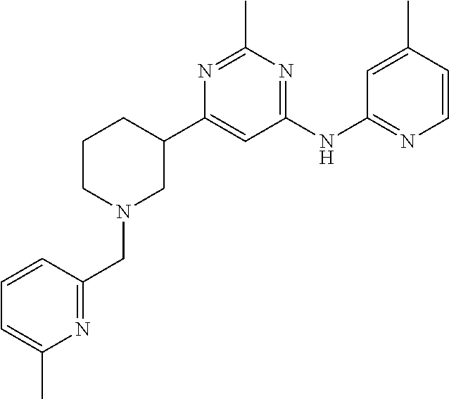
C1(NC2=NC=CC(C)=C2)=NC(C)=NC(C2CCCN(CC3=NC(C)=CC=C3)C2)=C1
